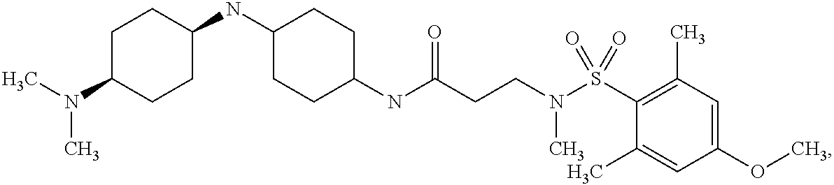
N(C(CCN(S(C1=C(C)C=C(OC)C=C1C)(=O)=O)C)=O)C1CCC(NC2CCC(N(C)C)CC2)CC1
